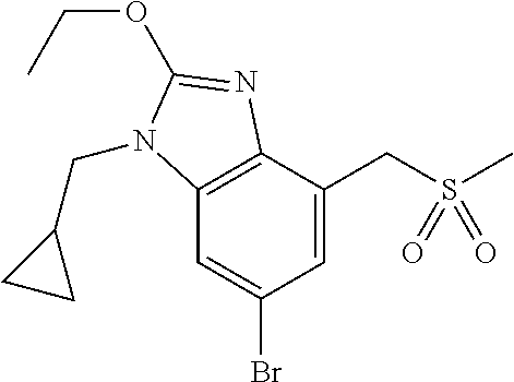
C1=C(CS(C)(=O)=O)C2=C(C=C1Br)N(CC1CC1)C(OCC)=N2
